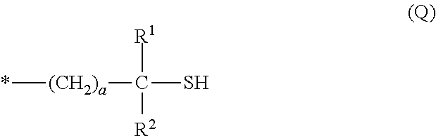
*[(CH2)a]C(S)([R1])[R2]
